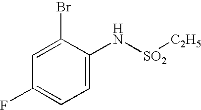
C1(Br)=CC(F)=CC=C1N[SO2][C2H5]
